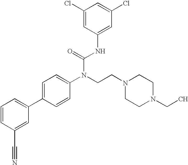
C1=CC(C#N)=CC(C2=CC=C(N(CCN3CCN(CC)CC3)C(=O)NC3=CC(Cl)=CC(Cl)=C3)C=C2)=C1
